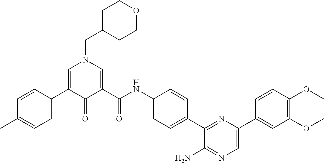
C1=C(C2=CC=C(C)C=C2)C(=O)C(C(NC2=CC=C(C3=NC(C4=CC(OC)=C(OC)C=C4)=CN=C3N)C=C2)=O)=CN1CC1CCOCC1
